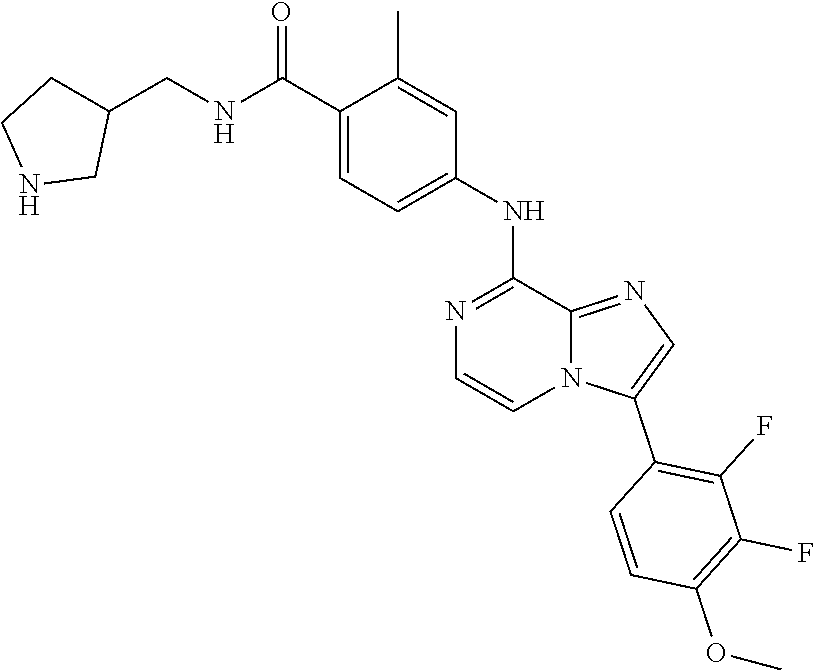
C1=C(NC2=NC=CN3C2=NC=C3C2=C(F)C(F)=C(OC)C=C2)C=C(C)C(C(NCC2CCNC2)=O)=C1
